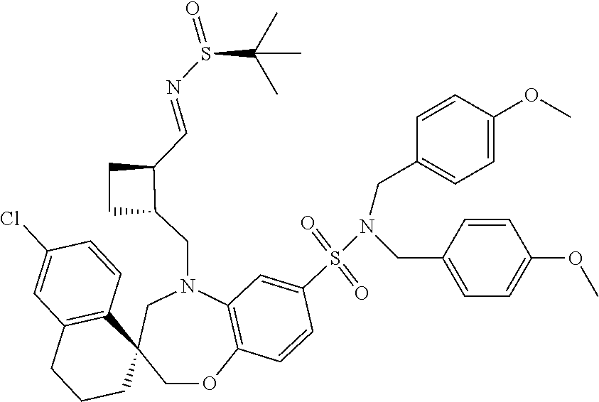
N1(CC2C(C=NS(=O)C(C)(C)C)CC2)CC2(COC3=C1C=C(S(=O)(=O)N(CC1=CC=C(OC)C=C1)CC1=CC=C(OC)C=C1)C=C3)C1=C(CCC2)C=C(Cl)C=C1
